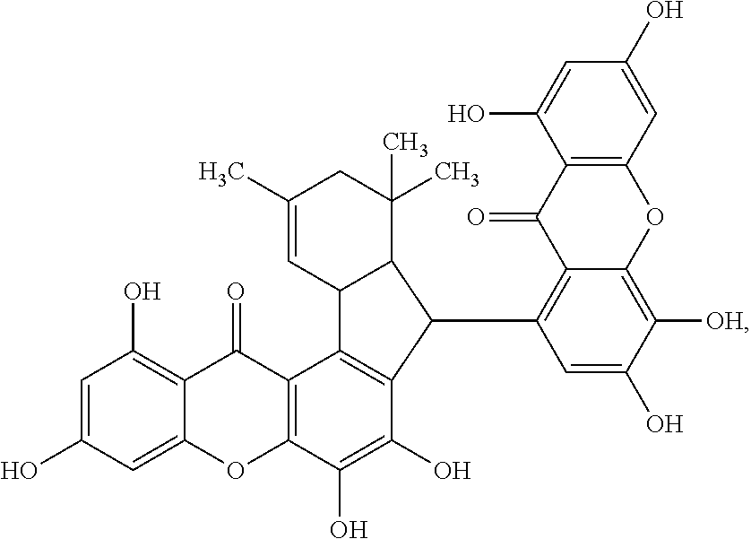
C1=C(O)C=C2C(=C1O)C(=O)C1=C(O2)C(O)=C(O)C2=C1C1C(C(C)(C)CC(C)=C1)C2C1=C2C(=C([OH])C(O)=C1)OC1=C(C2=O)C(O)=CC(O)=C1
